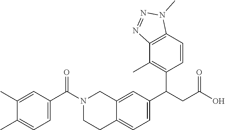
N1=NC2=C(N1C)C=CC(C(CC(=O)O)C1=CC=C3C(=C1)CN(C(C1=CC=C(C)C(C)=C1)=O)CC3)=C2C
